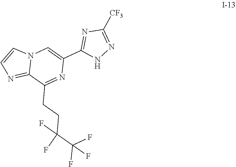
C(C(F)(C(F)(F)F)F)CC1=NC(C2=NC([CF3])=NN2)=CN2C1=NC=C2
